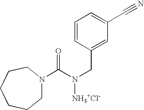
C1=CC(CN([NH3+Cl-])C(=O)N2CCCCCC2)=CC(C#N)=C1
